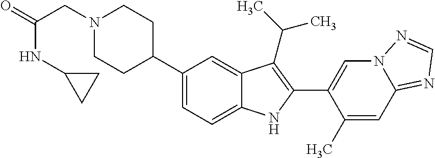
N1(CC(NC2CC2)=O)CCC(C2=CC=C3C(=C2)C(C(C)C)=C(C2=CN4C(=NC=N4)C=C2C)N3)CC1
